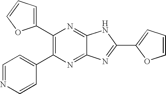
C1(C2=C(C3=CC=NC=C3)N=C3C(=N2)NC(C2=CC=CO2)=N3)=CC=CO1
